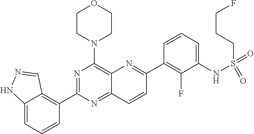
C12=CC=CC(C3=NC(N4CCOCC4)=C4C(=N3)C=CC(C3=C(F)C(NS(=O)(=O)CCCF)=CC=C3)=N4)=C1C=NN2
